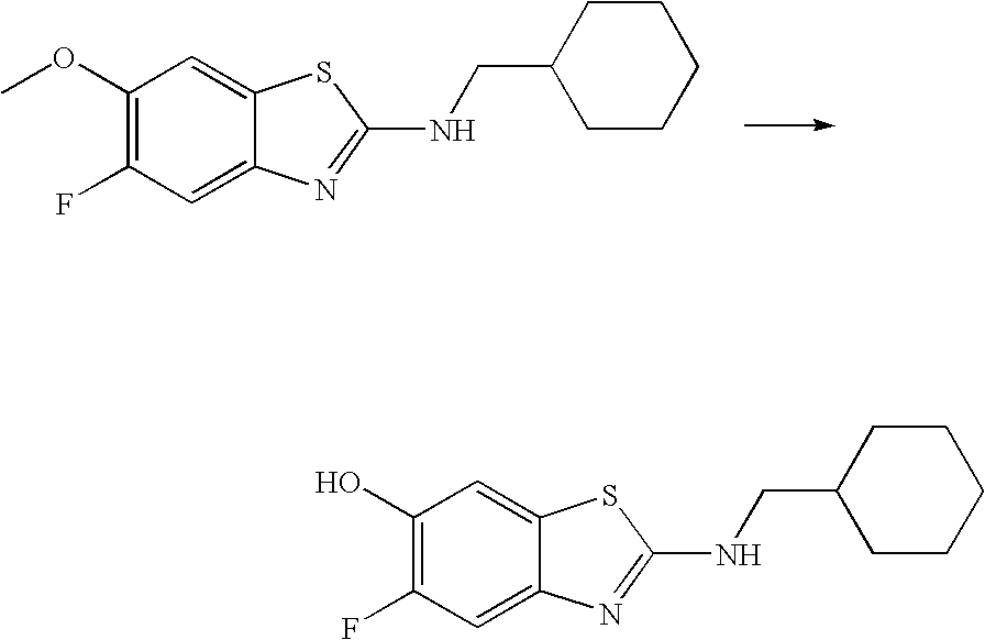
C1(OC)=C(F)C=C2C(=C1)SC(NCC1CCCCC1)=N2.C1(O)=C(F)C=C2C(=C1)SC(NCC1CCCCC1)=N2
